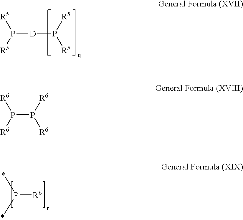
P([D]P([R5])[R5])([R5])[R5].P([R6])(*)*.P(P([R6])[R6])([R6])[R6]
